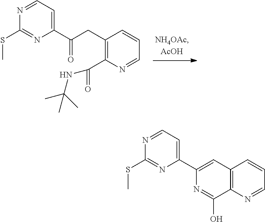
N1=CC=C(C(CC2=C(C(NC(C)(C)C)=O)N=CC=C2)=O)N=C1SC.N1=CC=C(C2=CC3=C(N=CC=C3)C(O)=N2)N=C1SC
